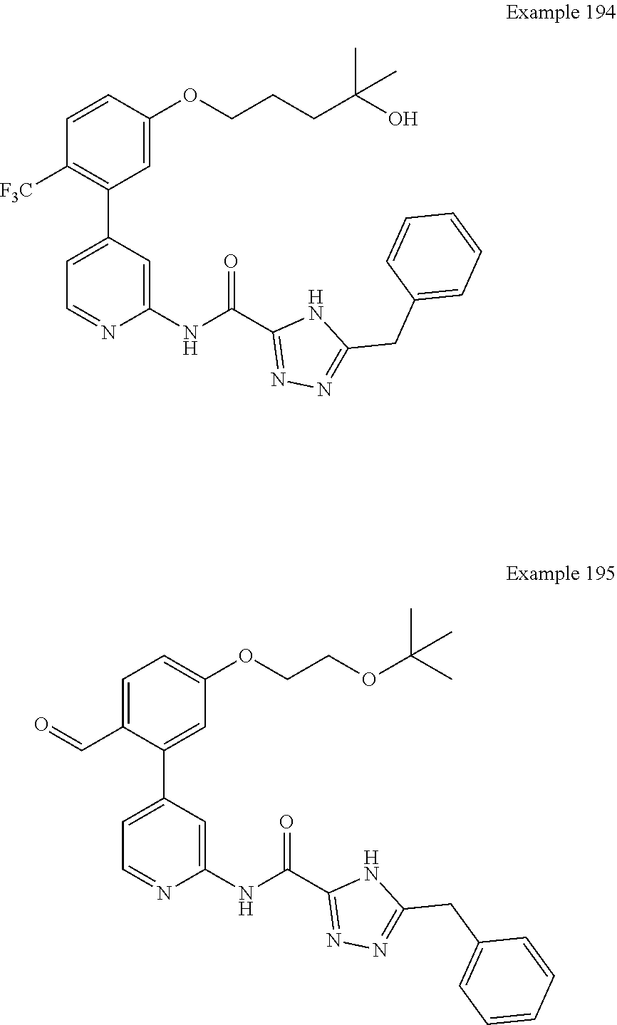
O(CCCC(C)(C)O)C1=CC(C2=CC=NC(NC(C3=NN=C(CC4=CC=CC=C4)N3)=O)=C2)=C([F3C])C=C1.C1=C(OCCOC(C)(C)C)C=C(C2=CC=NC(NC(C3=NN=C(CC4=CC=CC=C4)N3)=O)=C2)C(C=O)=C1
